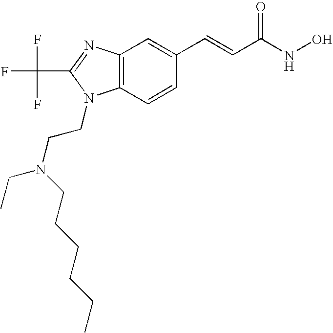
C12=C(C=CC(C=CC(NO)=O)=C1)N(CCN(CC)CCCCCC)C(C(F)(F)F)=N2
